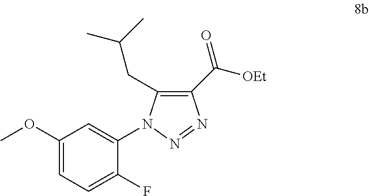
C1(C([OEt])=O)=C(CC(C)C)N(C2=CC(OC)=CC=C2F)N=N1
